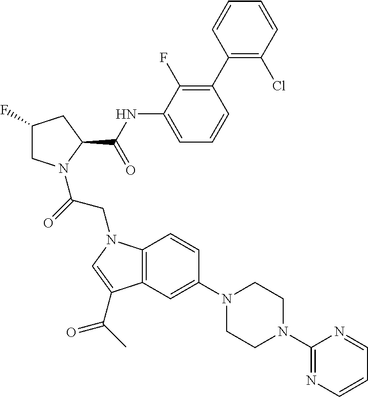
C1(C2=C(F)C(NC(C3CC(F)CN3C(CN3C4=C(C=C(N5CCN(C6=NC=CC=N6)CC5)C=C4)C(C(=O)C)=C3)=O)=O)=CC=C2)=C(Cl)C=CC=C1
